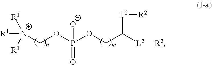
[N+](COP(OCC([L2][R2])[L2][R2])(=O)[O-])([R1])([R1])[R1]
